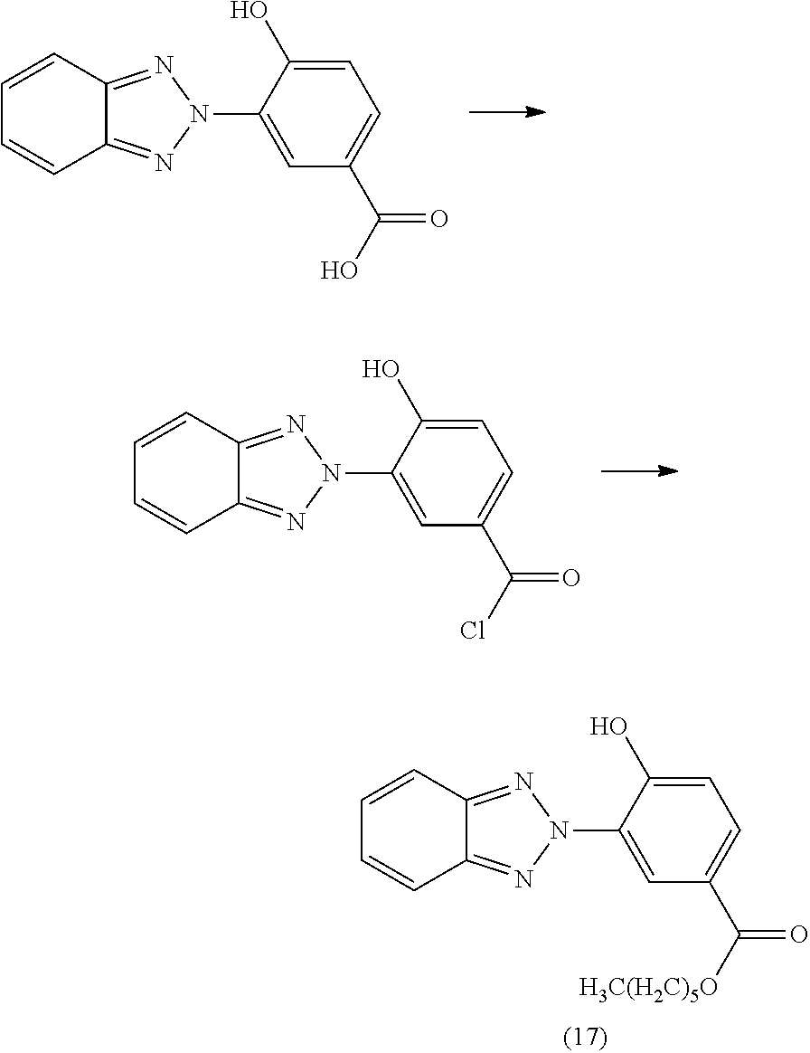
C1=CC=CC2=NN(C3=CC(C(=O)O)=CC=C3O)N=C12.C1=CC=CC2=NN(C3=CC(C(=O)[H3C(H2C)5O])=CC=C3O)N=C12.C1=CC=CC2=NN(C3=CC(C(=O)Cl)=CC=C3O)N=C12
